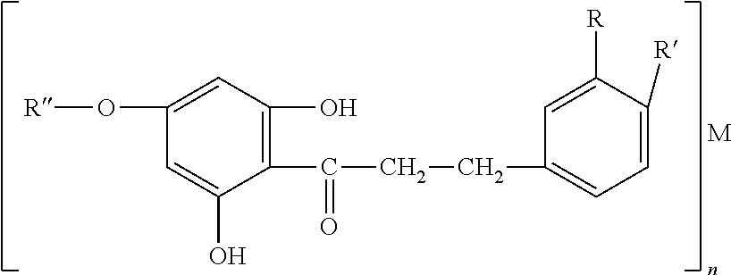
[R]OC1=CC(O)=C(C(CCC2=CC=C([R])C([R])=C2)=O)C(O)=C1.[M]
